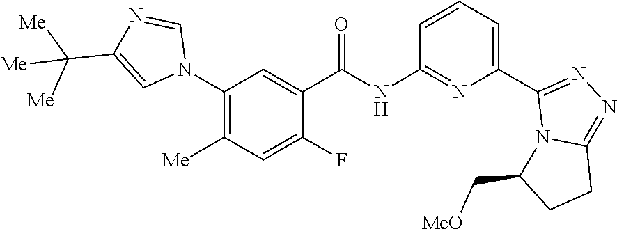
C1(N2C=NC(C([Me])([Me])[Me])=C2)=C([Me])C=C(F)C(C(NC2=NC(C3=NN=C4N3C(C[MeO])CC4)=CC=C2)=O)=C1
